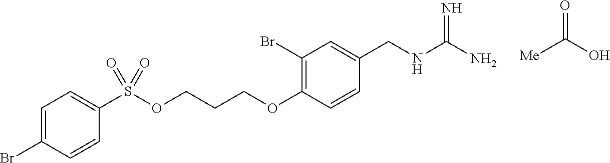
N(CC1=CC(Br)=C(OCCCOS(=O)(=O)C2=CC=C(Br)C=C2)C=C1)C(N)=N.[Me]C(O)=O
